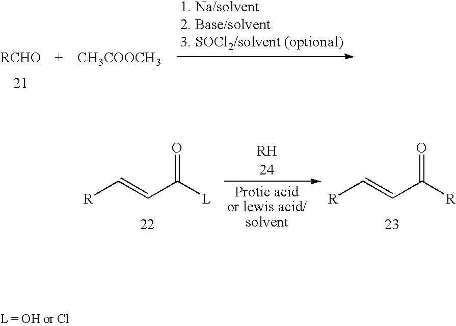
[R]C=CC([R])=O.[R]C=CC([L])=O.[CH3COOCH3]
